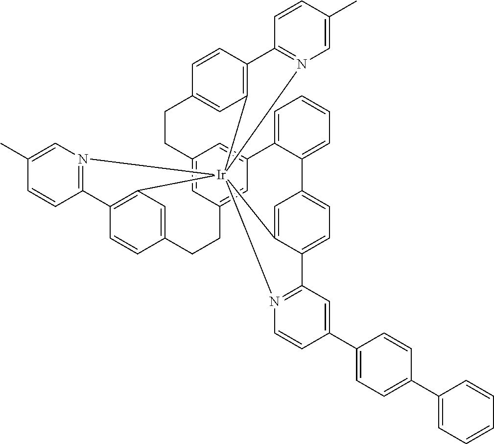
C12=CC3=CC(=C1)C1=CC=CC=C1C1=CC=C4C(=C1)[Ir]15(C6=C(C=CC(=C6)CC3)C3=N1C=C(C)C=C3)(C1=C(C=CC(=C1)CC2)C1=N5C=C(C)C=C1)N1=C4C=C(C2=CC=C(C3=CC=CC=C3)C=C2)C=C1
